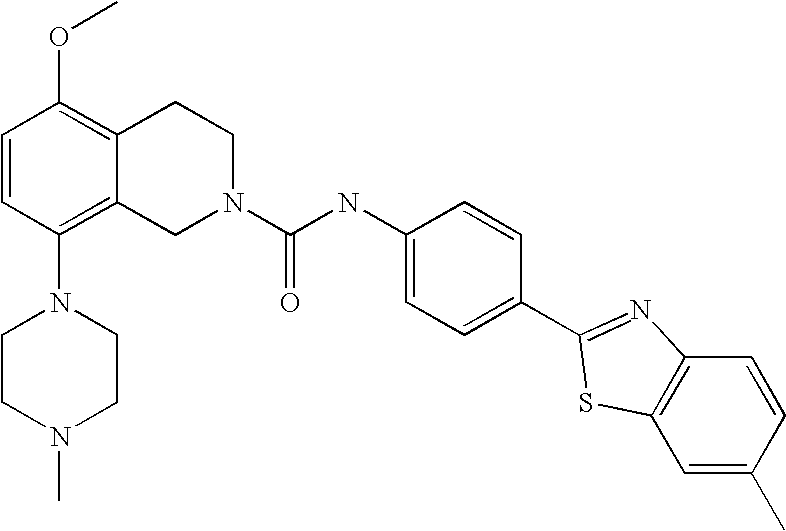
C1=CC(N2CCN(C)CC2)=C2C(=C1OC)CCN(C(NC1=CC=C(C3=NC4=C(S3)C=C(C)C=C4)C=C1)=O)C2
